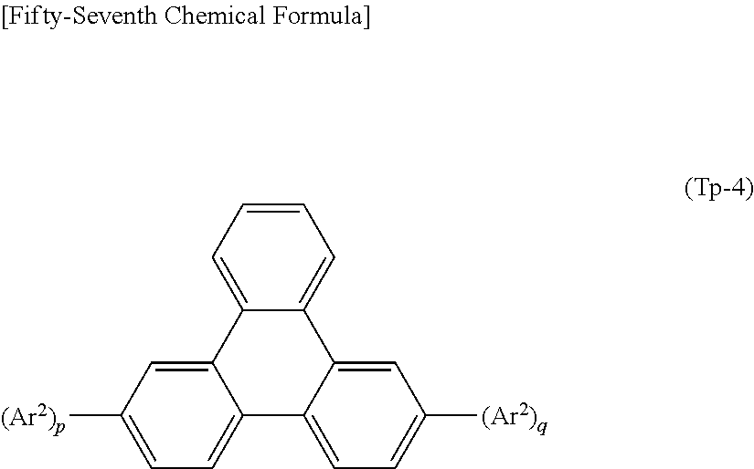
C12=CC=C([(Ar2)p])C=C1C1=CC=CC=C1C1=CC([(Ar2)q])=CC=C21
